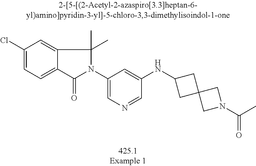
C1(Cl)=CC=C2C(=C1)C(C)(C)N(C1=CN=CC(NC3CC4(C3)CN(C(C)=O)C4)=C1)C2=O
